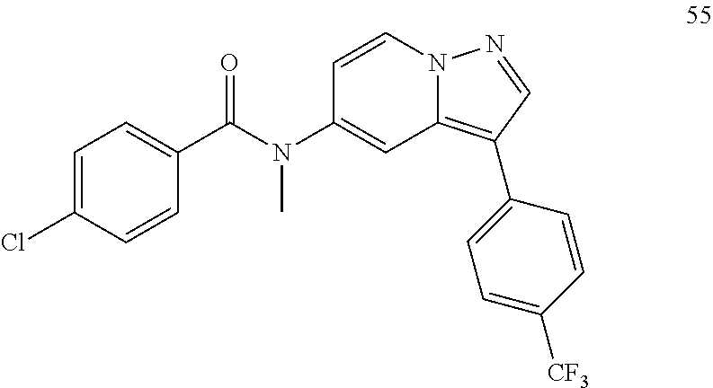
C1=CN2C(=C(C3=CC=C([CF3])C=C3)C=N2)C=C1N(C(C1=CC=C(Cl)C=C1)=O)C
